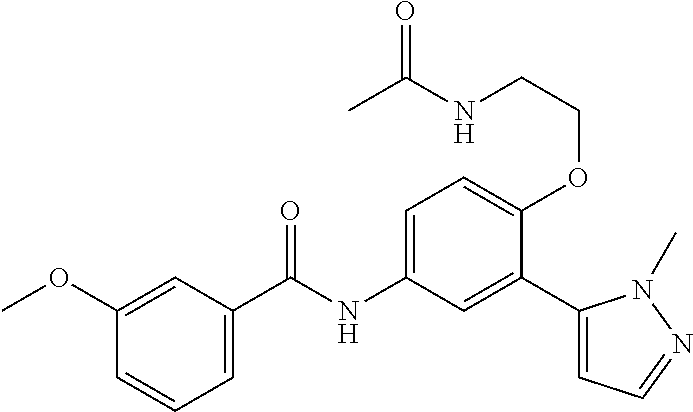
C1(OC)=CC(C(=O)NC2=CC=C(OCCNC(C)=O)C(C3=CC=NN3C)=C2)=CC=C1
